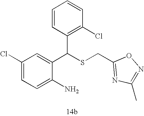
C1=C(N)C(C(C2=C(Cl)C=CC=C2)SCC2=NC(C)=NO2)=CC(Cl)=C1
